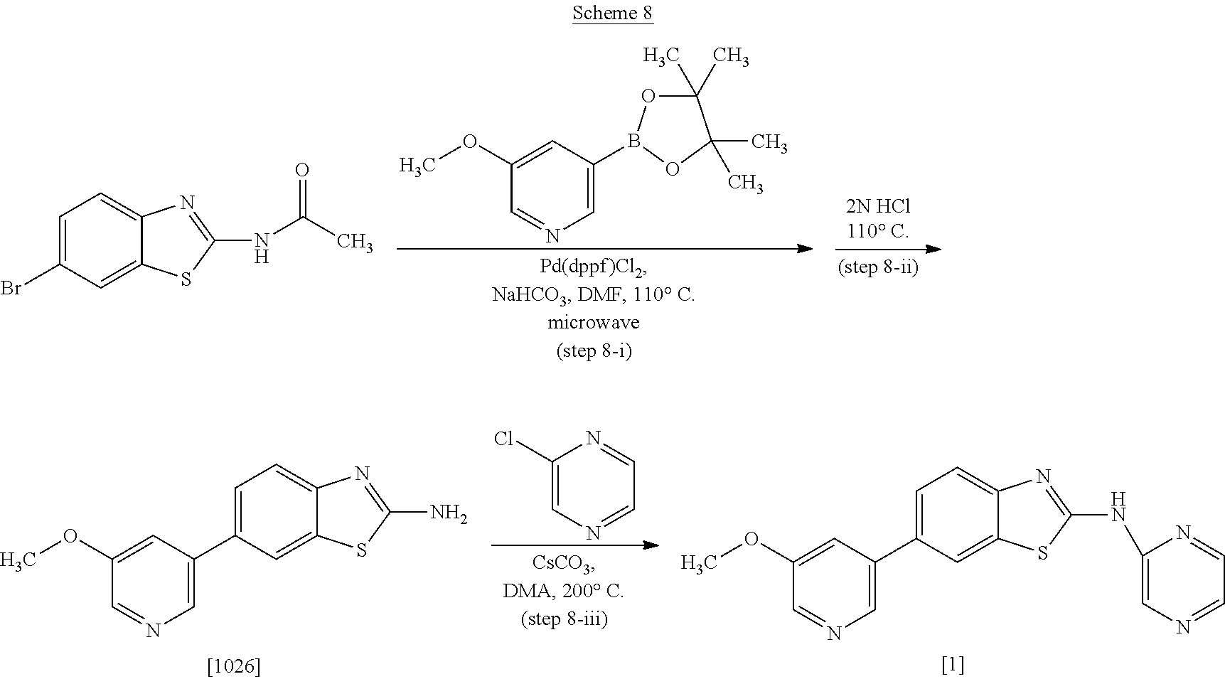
C1(OC)=CC(B2OC(C)(C)C(C)(C)O2)=CN=C1.C1=C(Br)C=C2C(=C1)N=C(NC(C)=O)S2.C1=C(C2=CN=CC(OC)=C2)C=C2C(=C1)N=C(NC1=CN=CC=N1)S2.C1=C(C2=CN=CC(OC)=C2)C=C2C(=C1)N=C(N)S2.C1(Cl)=CN=CC=N1
